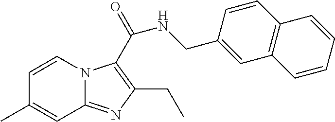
C1=CN2C(=NC(CC)=C2C(NCC2=CC3=C(C=C2)C=CC=C3)=O)C=C1C
